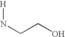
[H]NCCO
